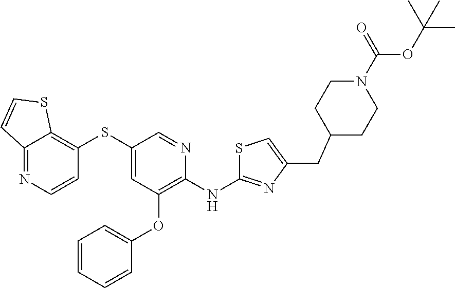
C12=NC=CC(SC3=CC(OC4=CC=CC=C4)=C(NC4=NC(CC5CCN(C(OC(C)(C)C)=O)CC5)=CS4)N=C3)=C1SC=C2
